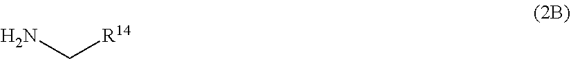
NC[R14]
